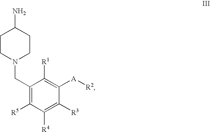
C1(CN2CCC(N)CC2)=C([R5])C([R4])=C([R3])C([A][R2])=C1[R1]
